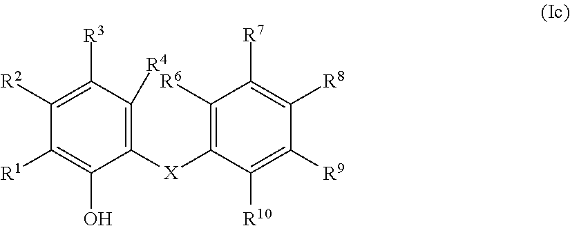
C1([X]C2=C([R6])C([R7])=C([R8])C([R9])=C2[R10])=C([R4])C([R3])=C([R2])C([R1])=C1O
